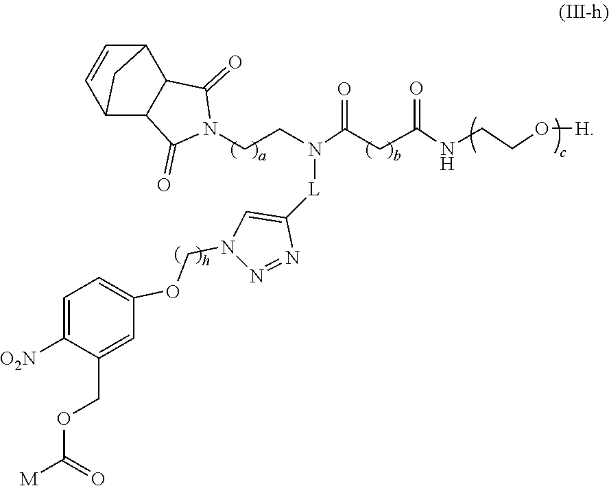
N1(CCN(C(CC(NCCO[H])=O)=O)[L]C2=CN(COC3=CC=C([O2N])C(COC([M])=O)=C3)N=N2)C(=O)C2C(C1=O)C1C=CC2C1
